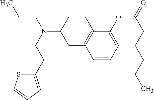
C1(OC(CCCCC)=O)=CC=CC2=C1CCC(N(CCC)CCC1=CC=CS1)C2
